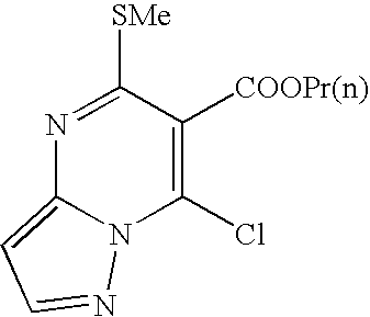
N1=C([SMe])C([COOPr(n)])=C(Cl)N2C1=CC=N2
